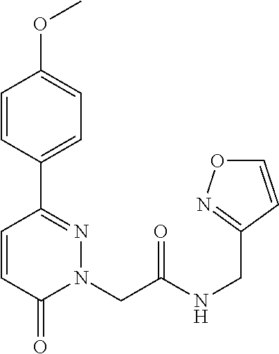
C1=CC(C2=NN(CC(NCC3=NOC=C3)=O)C(=O)C=C2)=CC=C1OC
